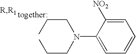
C(CN(CCC)C1=CC=CC=C1[NO2])C
